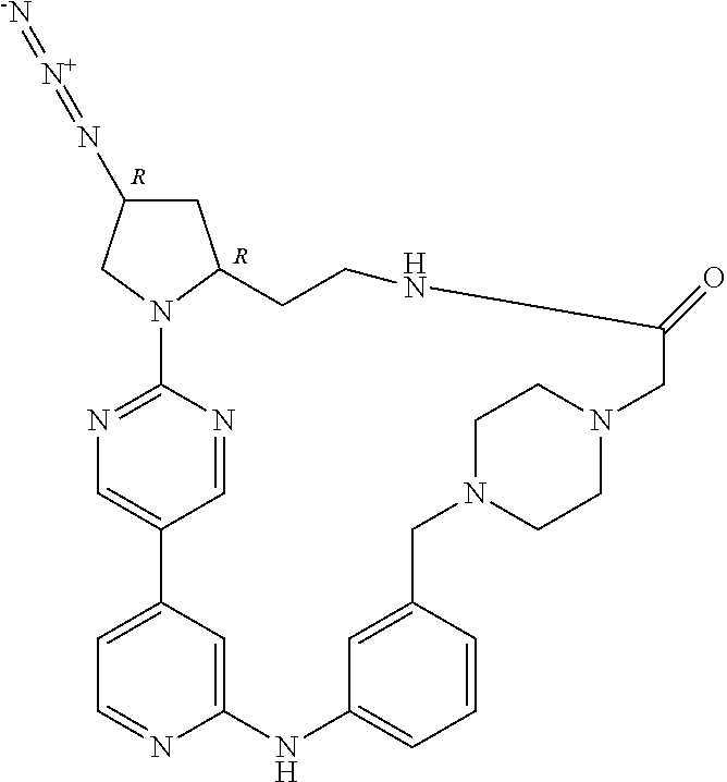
C1=C2C=C(N=C1)NC1=CC=CC(=C1)CN1CCN(CC1)CC(=O)NCCC1N(C3=NC=C2C=N3)CC(N=[N+]=[-N])C1.[R].[R]
